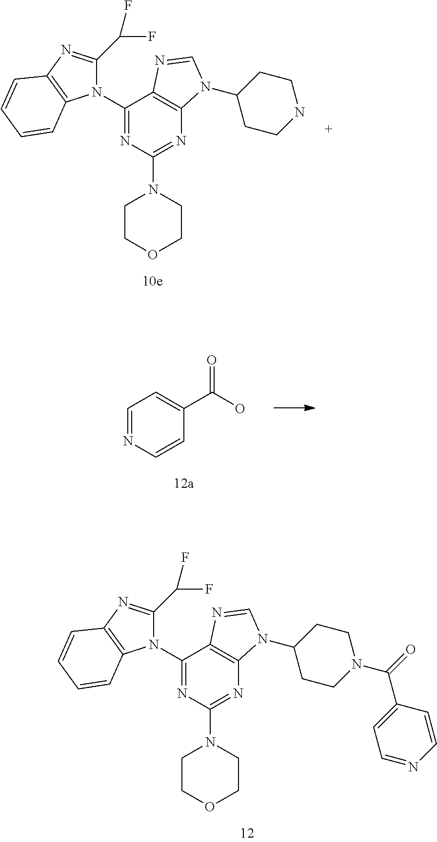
N1=C(N2CCOCC2)N=C(N2C(C(F)F)=NC3=C2C=CC=C3)C2=C1N(C1CCN(C(=O)C3=CC=NC=C3)CC1)C=N2.N1=C(N2CCOCC2)N=C(N2C(C(F)F)=NC3=C2C=CC=C3)C2=C1N(C1CCNCC1)C=N2.C1=NC=CC(C(O)=O)=C1
